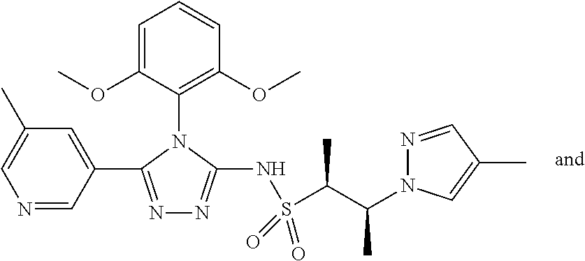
C1=C(OC)C(N2C(C3=CC(C)=CN=C3)=NN=C2NS(C(C(N2N=CC(C)=C2)C)C)(=O)=O)=C(OC)C=C1
